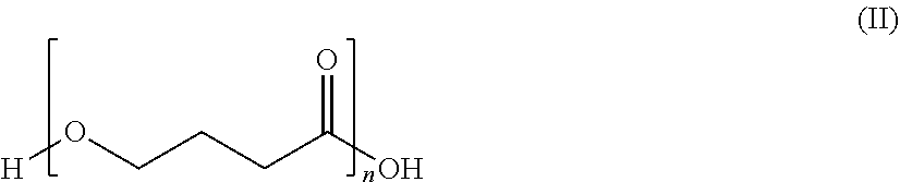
[H]OCCCC(O)=O
